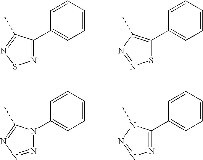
N1=C(C2=CC=CC=C2)C(C)=NS1.S1C(C2=CC=CC=C2)=C(C)N=N1.N1=NN=C(C)N1C1=CC=CC=C1.N1=C(C2=CC=CC=C2)N(C)N=N1
